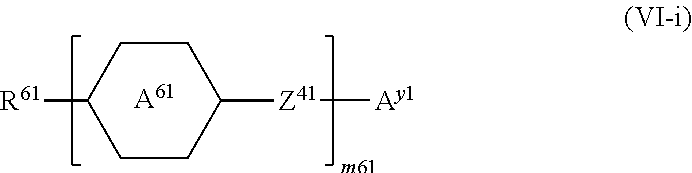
[R61]C1CCC([Z41][Ay1])CC1.[A61]
